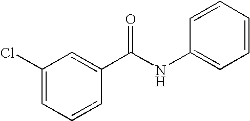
C1(Cl)=CC=CC(C(NC2=CC=CC=C2)=O)=C1
